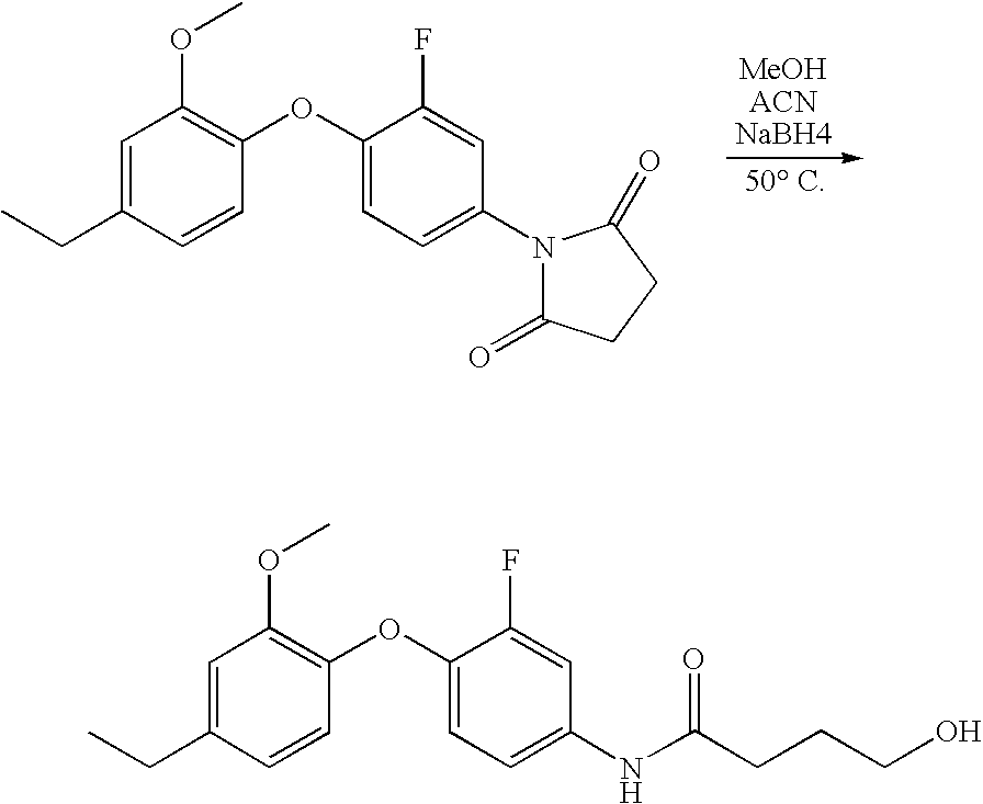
C1=C(CC)C=CC(OC2=CC=C(N3C(=O)CCC3=O)C=C2F)=C1OC.C1=C(CC)C=CC(OC2=CC=C(NC(CCCO)=O)C=C2F)=C1OC
